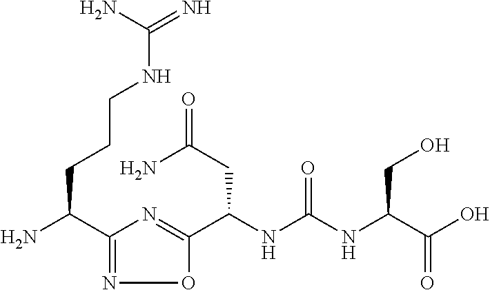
C1(C(N)CCCNC(=N)N)=NOC(C(NC(=O)NC(C(O)=O)CO)CC(=O)N)=N1
